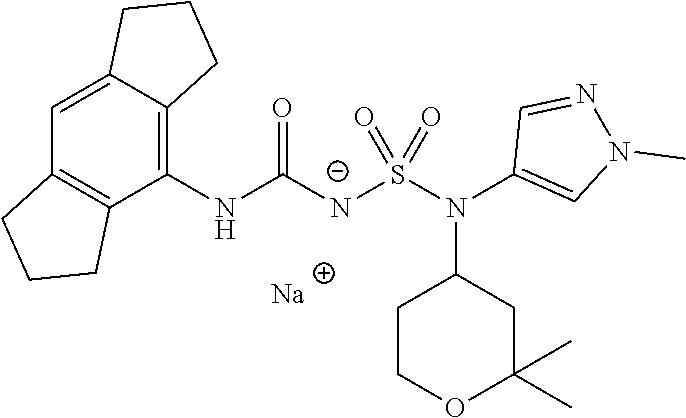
[Na].C12=CC3=C(C(NC([N-]S(N(C4=CN(C)N=C4)C4CCOC(C)(C)C4)(=O)=O)=O)=C1CCC2)CCC3
